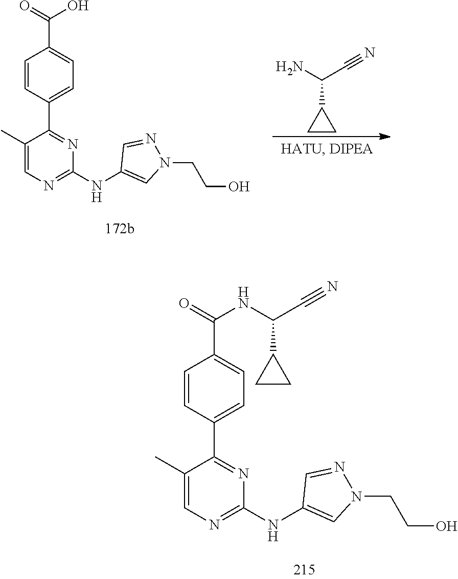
C1=CC(C2=NC(NC3=CN(CCO)N=C3)=NC=C2C)=CC=C1C(=O)O.NC(C#N)C1CC1.C1=CC(C2=NC(NC3=CN(CCO)N=C3)=NC=C2C)=CC=C1C(=O)NC(C#N)C1CC1
